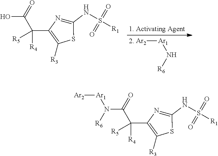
OC(C(C1=C([R3])SC(NS(=O)(=O)[R1])=N1)([R5])[R4])=O.[Ar2][Ar1]N[R6].N(C(C(C1=C([R3])SC(NS(=O)(=O)[R1])=N1)([R5])[R4])=O)([R6])[Ar1][Ar2]
